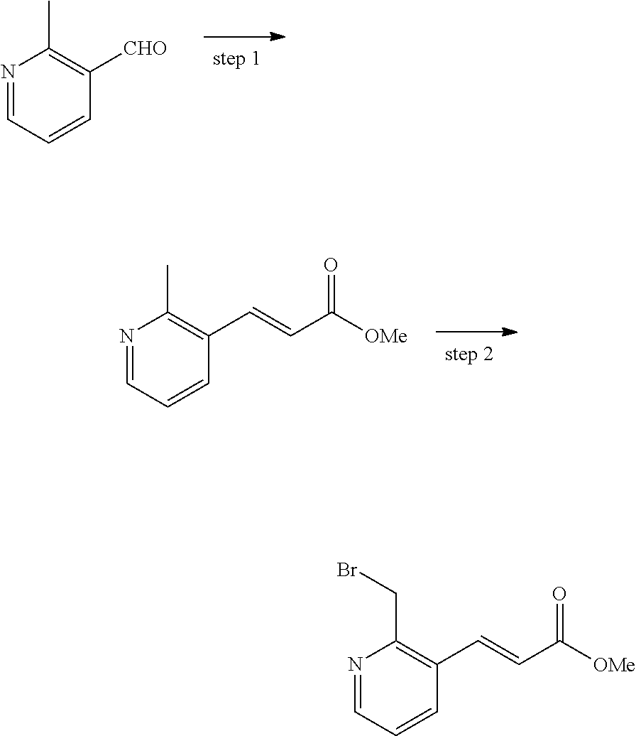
N1=CC=CC([CHO])=C1C.N1=CC=CC(C=CC(=O)[OMe])=C1C.N1=CC=CC(C=CC(=O)[OMe])=C1CBr
